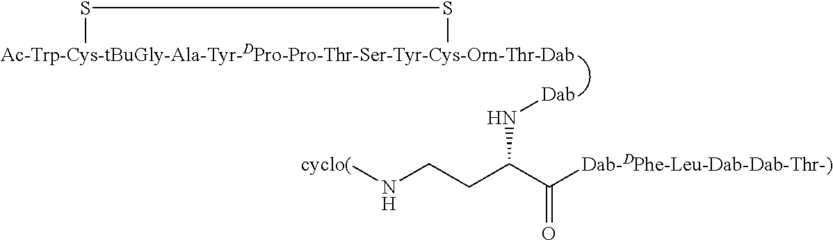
[Ac-Trp-Cys-tBuGly-Ala-Tyr-DPro-Pro-Thr-Ser-Tyr-Cys-Orn-Thr-Dab]1SS1.[Dab]NC(CCN[cyclo(])C([Dab-DPhe-Leu-Dab-Dab-Thr-)])=O
